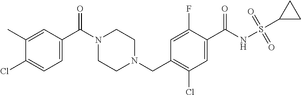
C1(C(N2CCN(CC3=C(Cl)C=C(C(NS(C4CC4)(=O)=O)=O)C(F)=C3)CC2)=O)=CC=C(Cl)C(C)=C1
